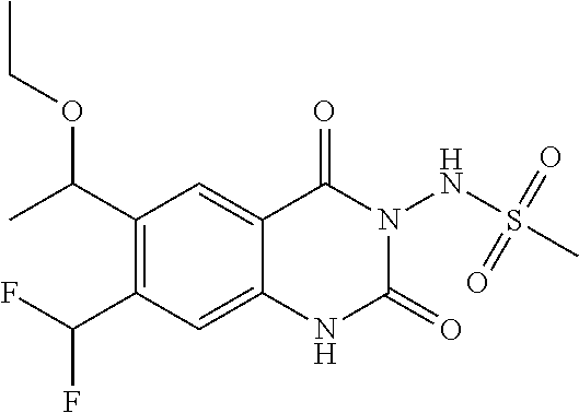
C1(C(C)OCC)=C(C(F)F)C=C2C(=C1)C(=O)N(NS(C)(=O)=O)C(=O)N2
